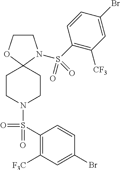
C1CN(S(C2=C([CF3])C=C(Br)C=C2)(=O)=O)C2(O1)CCN(S(C1=C([F3C])C=C(Br)C=C1)(=O)=O)CC2
